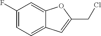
C1(F)=CC=C2C(=C1)OC(CCl)=C2
